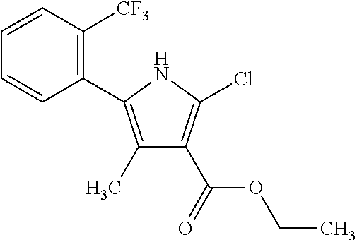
C1(C)=C(C2=C([CF3])C=CC=C2)NC(Cl)=C1C(=O)OCC
